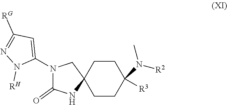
C1(N2C(=O)NC3(C2)CCC(N(C)[R2])([R3])CC3)=CC([RG])=NN1[RH]
